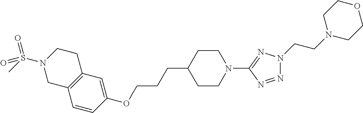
C1=CC(OCCCC2CCN(C3=NN(CCN4CCOCC4)N=N3)CC2)=CC2=C1CN(S(C)(=O)=O)CC2
